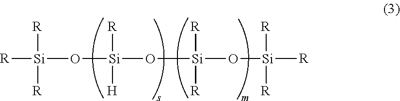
[R][Si]([R])([R])O[Si](O[Si](O[Si]([R])([R])[R])([R])[R])([R])[H]
